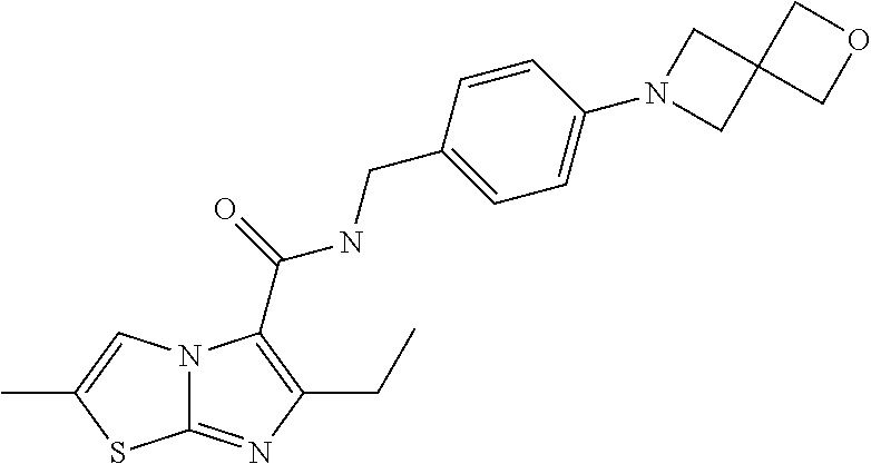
C12=NC(CC)=C(C(NCC3=CC=C(N4CC5(C4)COC5)C=C3)=O)N1C=C(C)S2
